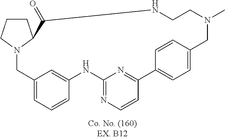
N12CC3=CC=CC(=C3)NC3=NC=CC(=N3)C3=CC=C(C=C3)CN(C)CCNC(=O)C1CCC2
